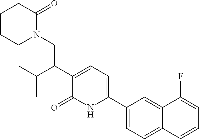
C1(C2=CC=C(C(C(C)C)CN3C(=O)CCCC3)C(=O)N2)=CC=C2C(=C1)C(F)=CC=C2
